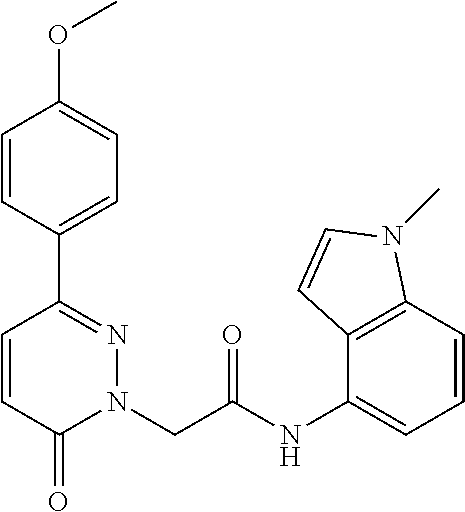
C1=CC(C2=NN(CC(NC3=CC=CC4=C3C=CN4C)=O)C(=O)C=C2)=CC=C1OC
